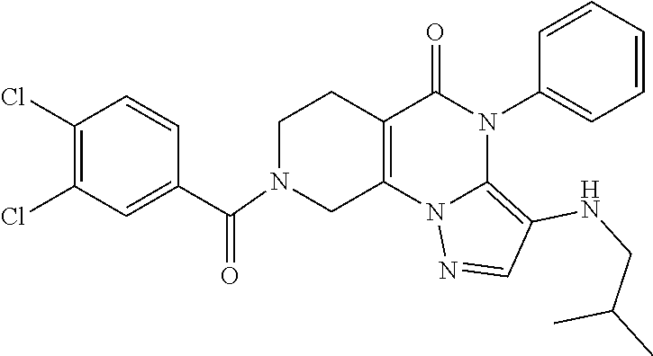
C1(Cl)=C(Cl)C=C(C(=O)N2CC3=C(CC2)C(=O)N(C2=CC=CC=C2)C2=C(NCC(C)C)C=NN32)C=C1
